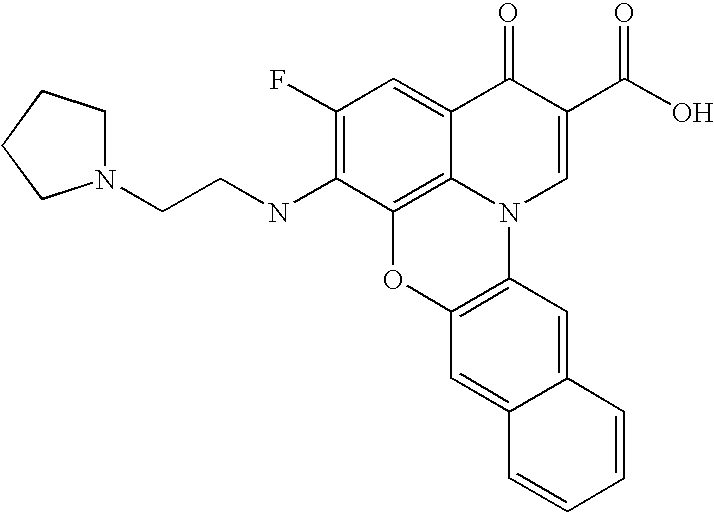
C1(F)=C(NCCN2CCCC2)C2=C3C(=C1)C(=O)C(C(O)=O)=CN3C1=C(O2)C=C2C(=C1)C=CC=C2
